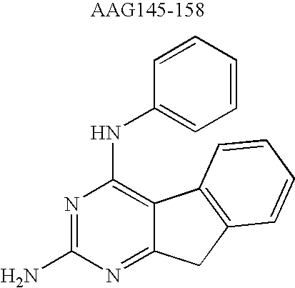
N1=C(N)N=C2C(=C1NC1=CC=CC=C1)C1=C(C2)C=CC=C1
